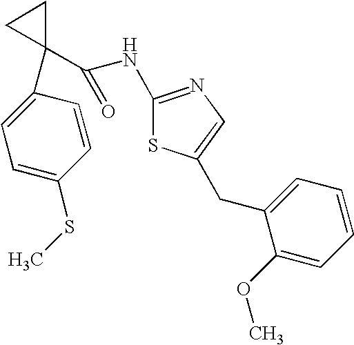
C1(NC(C2(C3=CC=C(SC)C=C3)CC2)=O)=NC=C(CC2=CC=CC=C2OC)S1
